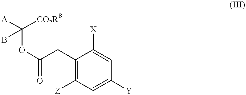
[A]C([CO2R8])(OC(=O)CC1=C([Z])C=C([Y])C=C1[X])B
